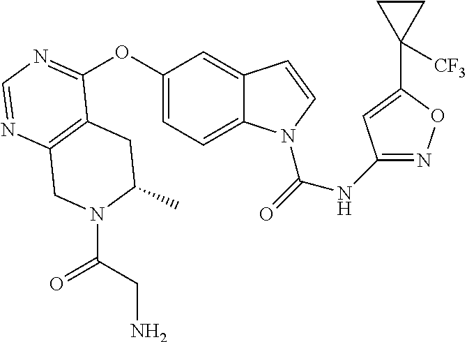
C12=C(N=CN=C1OC1=CC=C3C(=C1)C=CN3C(=O)NC1=NOC(C3([CF3])CC3)=C1)CN(C(CN)=O)C(C)C2
